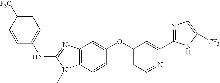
C12=C(C=CC(OC3=CC=NC(C4=NC=C([CF3])N4)=C3)=C1)N(C)C(NC1=CC=C([F3C])C=C1)=N2
